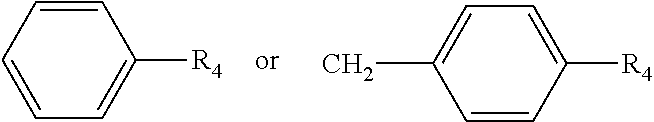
C1=CC=CC=C1[R4].C1=CC([R4])=CC=C1C
